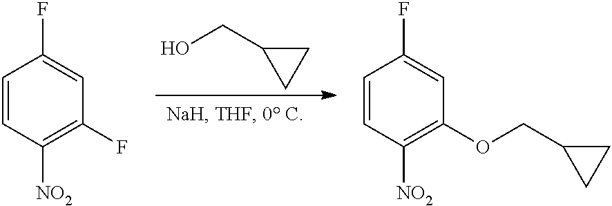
OCC1CC1.C1=CC([NO2])=C(F)C=C1F.C1=CC([NO2])=C(OCC2CC2)C=C1F
